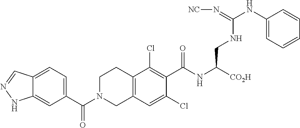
C12=CC(C(N3CC4=C(CC3)C(Cl)=C(C(=O)NC(CNC(=N[NC])NC3=CC=CC=C3)[CO2H])C(Cl)=C4)=O)=CC=C1C=NN2
